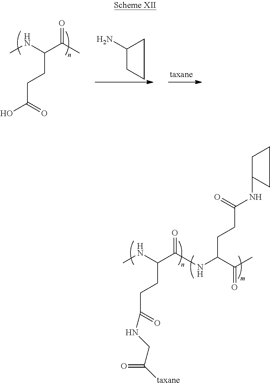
CNC(C(C)=O)CCC(O)=O.C1(N)CCC1.CNC(C(NC(C(C)=O)CCC(NC1CCC1)=O)=O)CCC(=O)NCC([taxane])=O
